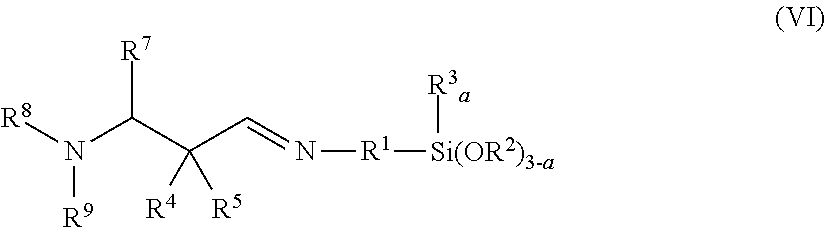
[R8]N(C(C(C=N[R1][Si(OR2)3-a][R3a])([R4])[R5])[R7])[R9]
